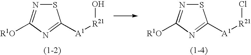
S1N=C([R1O])N=C1[A1][R21]O.S1N=C([R1O])N=C1[A1][R21]Cl
